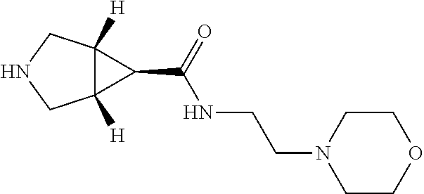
C12([H])C([H])(CNC1)C2C(=O)NCCN1CCOCC1
